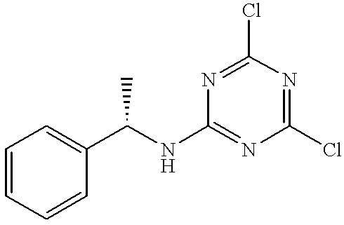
C1=CC=CC(C(NC2=NC(Cl)=NC(Cl)=N2)C)=C1
